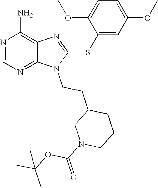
N1=CN=C2C(=C1N)N=C(SC1=CC(OC)=CC=C1OC)N2CCC1CN(C(=O)OC(C)(C)C)CCC1
